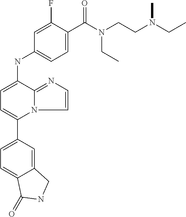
C12=CC(C3=CC=C(NC4=CC=C(C(=O)N(CC)CCN(CC)C)C(F)=C4)C4=NC=CN34)=CC=C1C(=O)NC2
